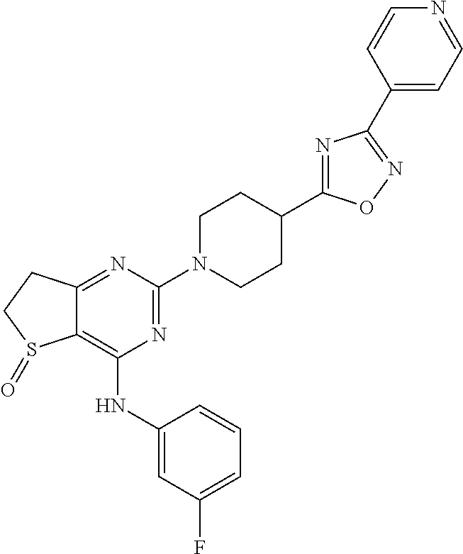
C12=C(NC3=CC(F)=CC=C3)N=C(N3CCC(C4=NC(C5=CC=NC=C5)=NO4)CC3)N=C1CCS2=O
